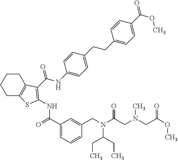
C1C2=C(CCC1)C(C(NC1=CC=C(CCC3=CC=C(C(OC)=O)C=C3)C=C1)=O)=C(NC(C1=CC=CC(CN(C(CN(CC(OC)=O)C)=O)C(CC)CC)=C1)=O)S2
